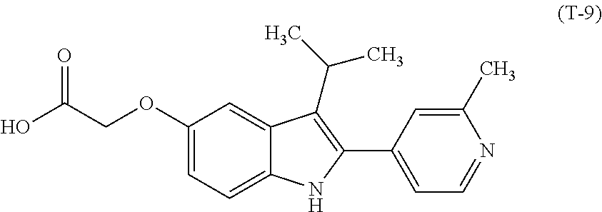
C1(OCC(O)=O)=CC=C2C(=C1)C(C(C)C)=C(C1=CC=NC(C)=C1)N2
